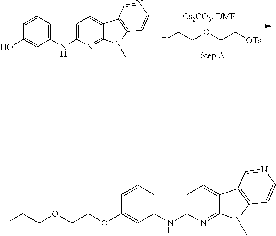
C1=CC(OCCOCCF)=CC(NC2=CC=C3C(=N2)N(C)C2=C3C=NC=C2)=C1.C1=CC(O)=CC(NC2=CC=C3C(=N2)N(C)C2=C3C=NC=C2)=C1.FCCOCC[OTs]
